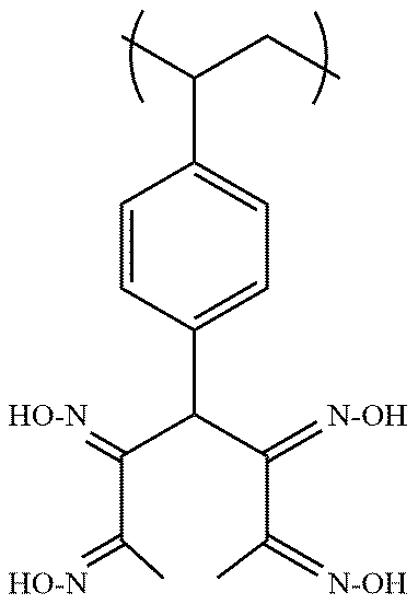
C1=CC(C(C(=[N-OH])C(=[N-OH])C)C(=[HO-N])C(=[HO-N])C)=CC=C1C(C)CC
